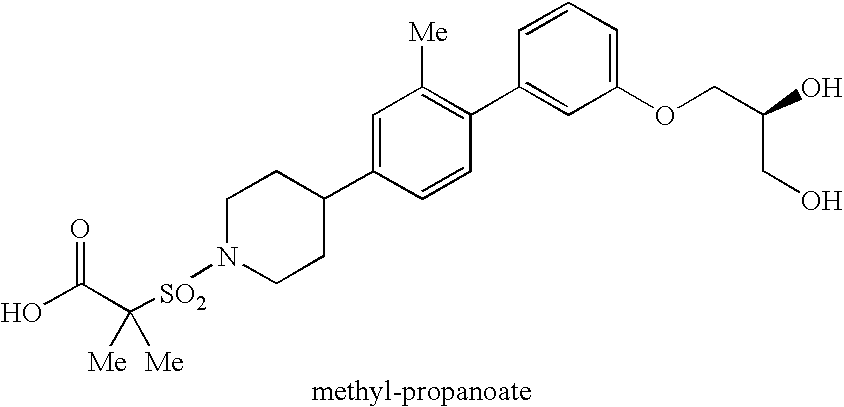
OC(=O)C([SO2]N1CCC(C2=CC([Me])=C(C3=CC(OCC(O)CO)=CC=C3)C=C2)CC1)([Me])[Me]
